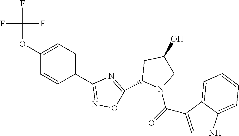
C1(OC(F)(F)F)=CC=C(C2=NOC(C3N(C(=O)C4=CNC5=CC=CC=C54)CC(O)C3)=N2)C=C1
